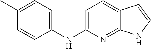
C1(C)=CC=C(NC2=CC=C3C(=N2)NC=C3)C=C1
